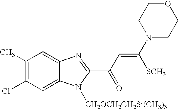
C1(Cl)=C(C)C=C2C(=C1)N([CH2OCH2CH2Si(CH3)3])C(C(C=C(N1CCOCC1)[SCH3])=O)=N2
